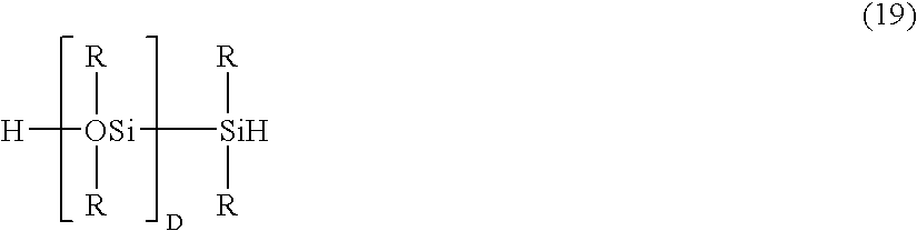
[H][OSi]([Si]([R])[R])([R])[R]
